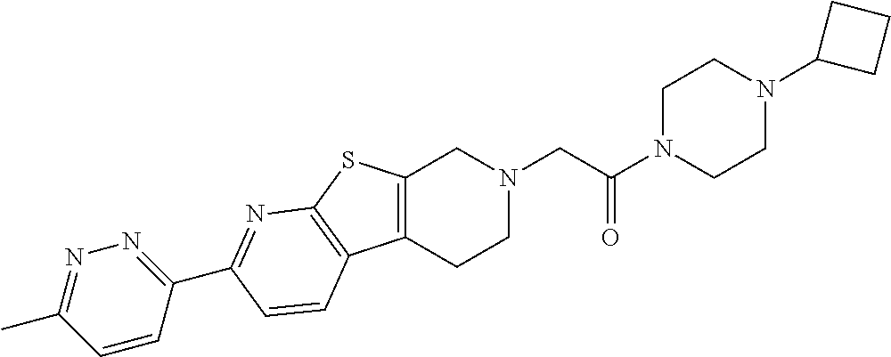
C1N(C(CN2CC3=C(CC2)C2=C(S3)N=C(C3=NN=C(C)C=C3)C=C2)=O)CCN(C2CCC2)C1
